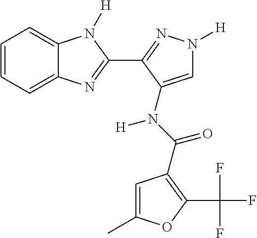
C1=CC=C2C(=C1)N([H])C(C1=NN([H])C=C1N(C(=O)C1=C(C(F)(F)F)OC(C)=C1)[H])=N2
